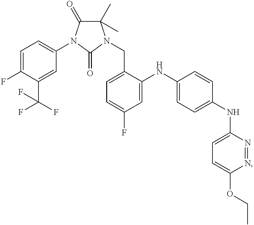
C1=C(F)C(C(F)(F)F)=CC(N2C(=O)C(C)(C)N(CC3=CC=C(F)C=C3NC3=CC=C(NC4=CC=C(OCC)N=N4)C=C3)C2=O)=C1
